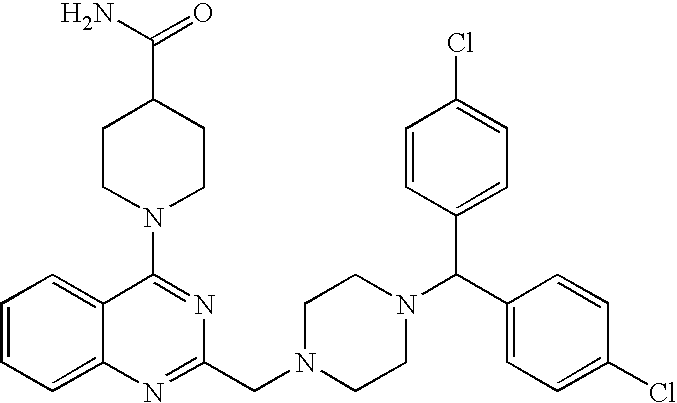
C1=CC=C2C(=C1)N=C(CN1CCN(C(C3=CC=C(Cl)C=C3)C3=CC=C(Cl)C=C3)CC1)N=C2N1CCC(C(N)=O)CC1
